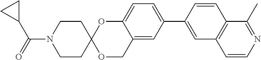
C1CC2(CCN1C(C1CC1)=O)OCC1=CC(C3=CC4=C(C=C3)C(C)=NC=C4)=CC=C1O2
